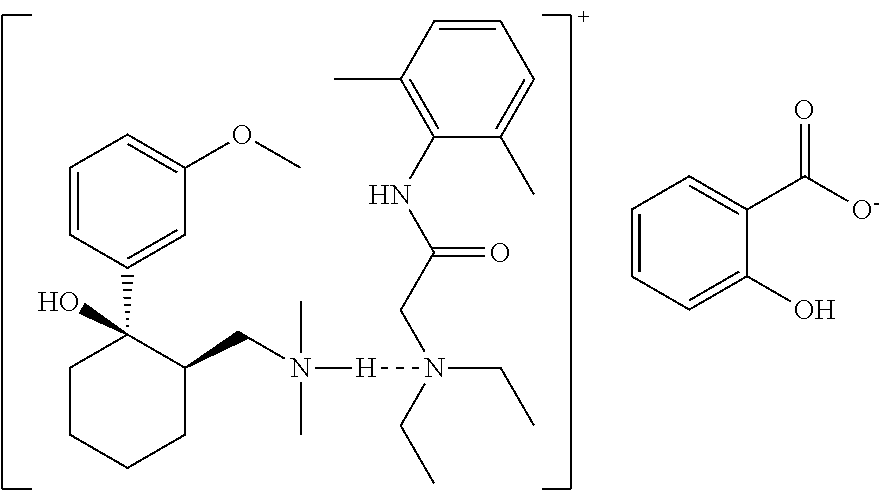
C1=CC(C2(O)CCCCC2CN(C)(C)[H]N(CC)(CC)CC(NC2=C(C)C=CC=C2C)=O)=CC(OC)=C1.C1=CC=C(O)C(C([O-])=O)=C1
